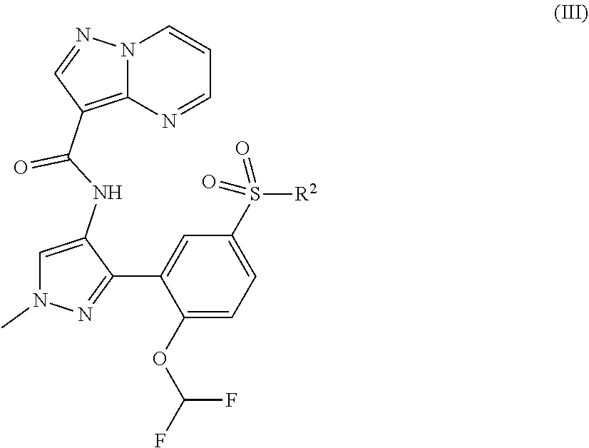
C1=C(NC(C2=C3N(N=C2)C=CC=N3)=O)C(C2=CC(S([R2])(=O)=O)=CC=C2OC(F)F)=NN1C
